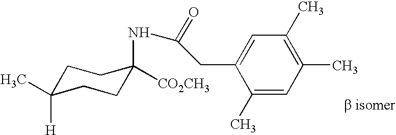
C1C(C)([H])CCC(NC(=O)CC2=CC(C)=C(C)C=C2C)([CO2CH3])C1
